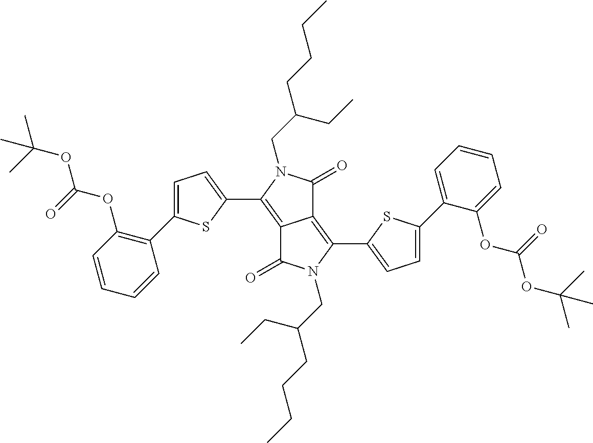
C12=C(C3=CC=C(C4=CC=CC=C4OC(=O)OC(C)(C)C)S3)N(CC(CC)CCCC)C(=O)C1=C(C1=CC=C(C3=C(OC(=O)OC(C)(C)C)C=CC=C3)S1)N(CC(CC)CCCC)C2=O
